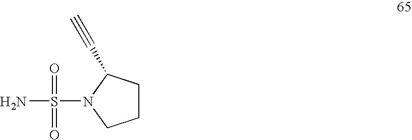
C1CC(C#C)N(S(N)(=O)=O)C1
